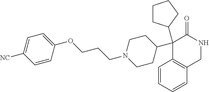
C1(C2(C3CCCC3)C3=C(C=CC=C3)CNC2=O)CCN(CCCOC2=CC=C([NC])C=C2)CC1
